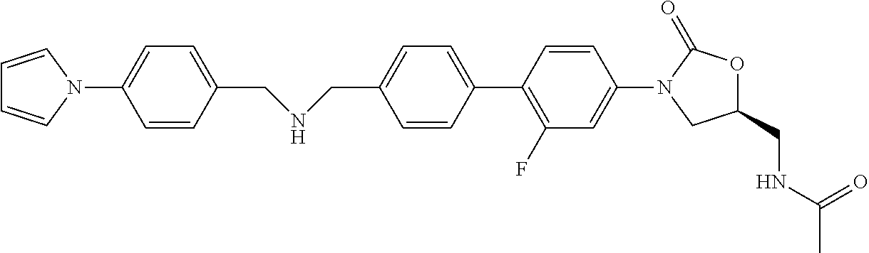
C1(CNCC2=CC=C(N3C=CC=C3)C=C2)=CC=C(C2=C(F)C=C(N3CC(CNC(C)=O)OC3=O)C=C2)C=C1
